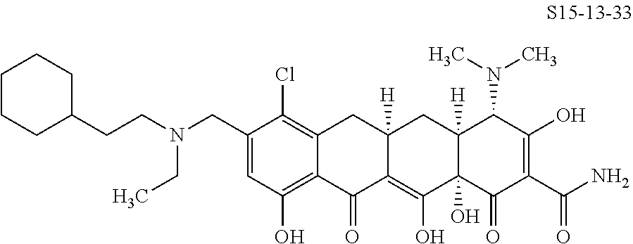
C1(CN(CC)CCC2CCCCC2)=CC(O)=C2C(=C1Cl)CC1([H])C(=C(O)C3(O)C([H])(C1)C(N(C)C)C(O)=C(C(N)=O)C3=O)C2=O
